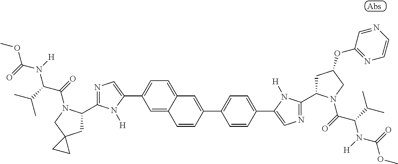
C1=C2C(=CC=C1C1=CN=C(C3CC4(CN3C(C(N(C(OC)=O)[H])C(C)C)=O)CC4)N1[H])C=C(C1=CC=C(C3=CN=C(C4CC(OC5=NC=CN=C5)CN4C(=O)C(C(C)C)N([H])C(=O)OC)N3[H])C=C1)C=C2
